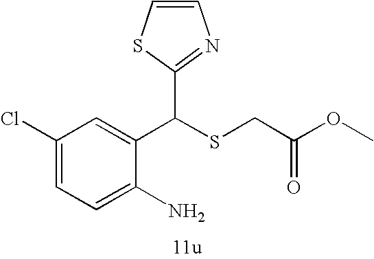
C1=C(N)C(C(SCC(=O)OC)C2=NC=CS2)=CC(Cl)=C1
